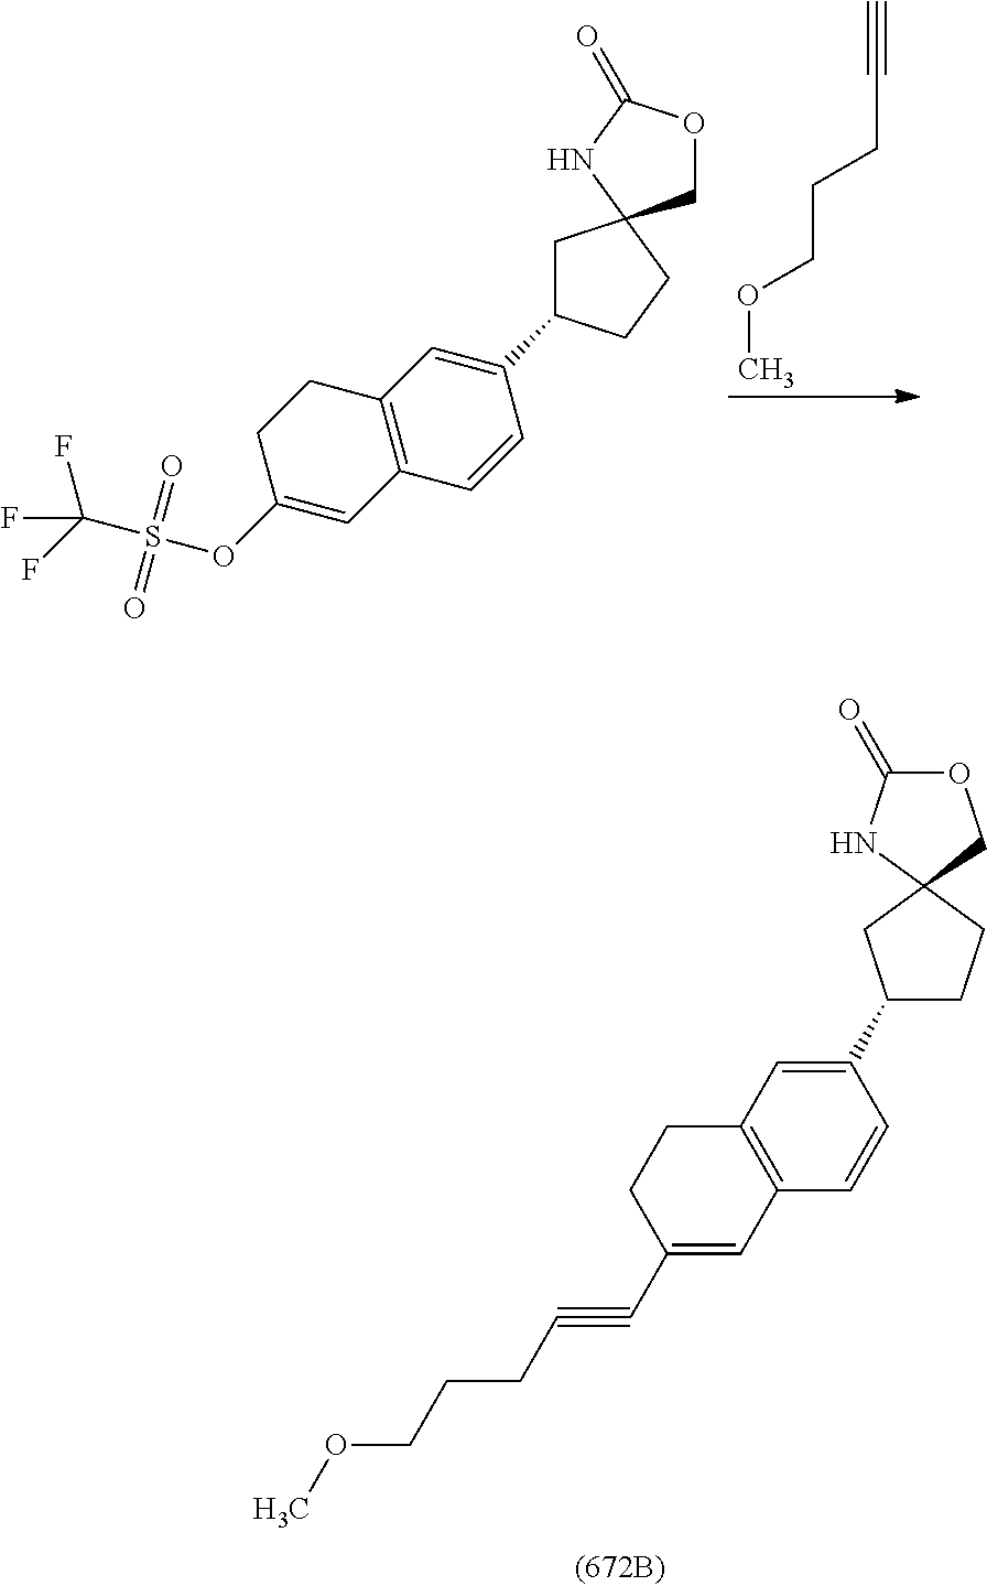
C1C(C2=CC3=C(C=C2)C=C(OS(C(F)(F)F)(=O)=O)CC3)CCC12COC(=O)N2.C#CCCCOC.O1C(=O)NC2(C1)CC(C1=CC3=C(C=C1)C=C(C#CCCCOC)CC3)CC2
